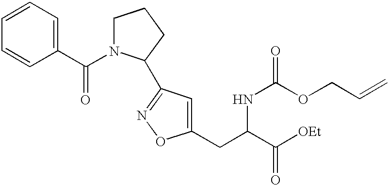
C1(C(N2CCCC2C2=NOC(CC(C([OEt])=O)NC(OCC=C)=O)=C2)=O)=CC=CC=C1
